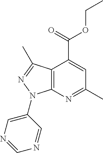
C12=C(N=C(C)C=C1C(=O)OCC)N(C1=CN=CN=C1)N=C2C
